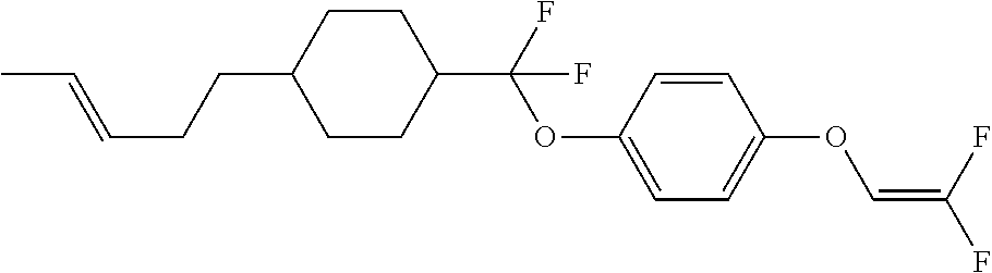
C1CC(C(OC2=CC=C(OC=C(F)F)C=C2)(F)F)CCC1CCC=CC
